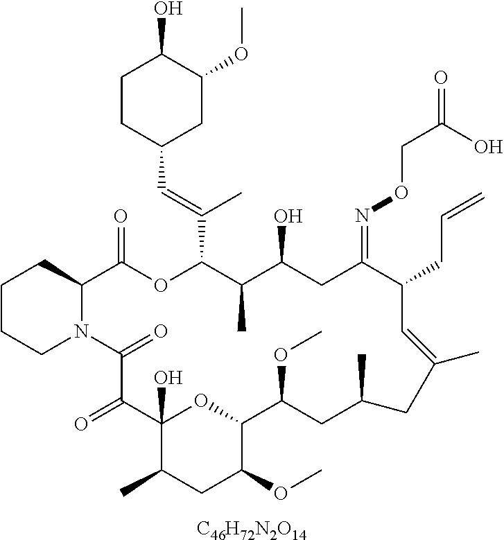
[C46H72N2O14].C1CCN2C(C1)C(=O)OC(C(=CC1CC(OC)C(O)CC1)C)C(C)C(O)CC(=NOCC(=O)O)C(CC=C)C=C(C)CC(C)CC(OC)C1OC(O)(C(=O)C2=O)C(C)CC1OC
